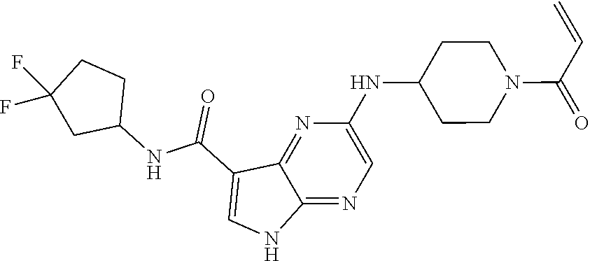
N(C1CCN(C(C=C)=O)CC1)C1=CN=C2C(=N1)C(C(NC1CCC(F)(F)C1)=O)=CN2
